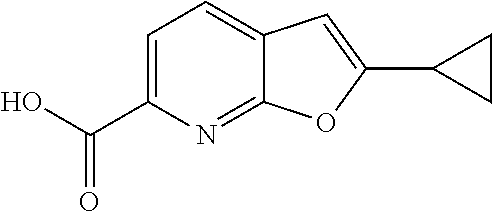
C1=C(C(O)=O)N=C2C(=C1)C=C(C1CC1)O2
